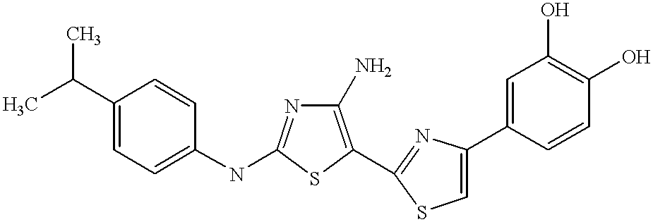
C1(N)=C(C2=NC(C3=CC(O)=C(O)C=C3)=CS2)SC(NC2=CC=C(C(C)C)C=C2)=N1
